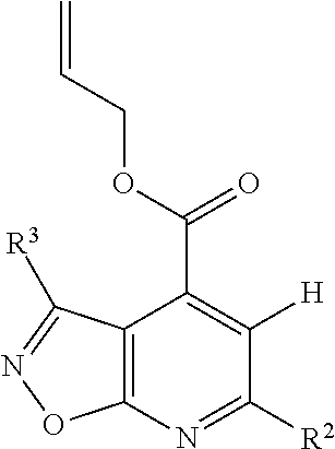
C12=C(N=C([R2])C([H])=C1C(OCC=C)=O)ON=C2[R3]
